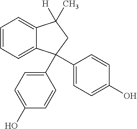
C1=CC=C2C(=C1)C(C1=CC=C(O)C=C1)(C1=CC=C(O)C=C1)CC2(C)[H]
